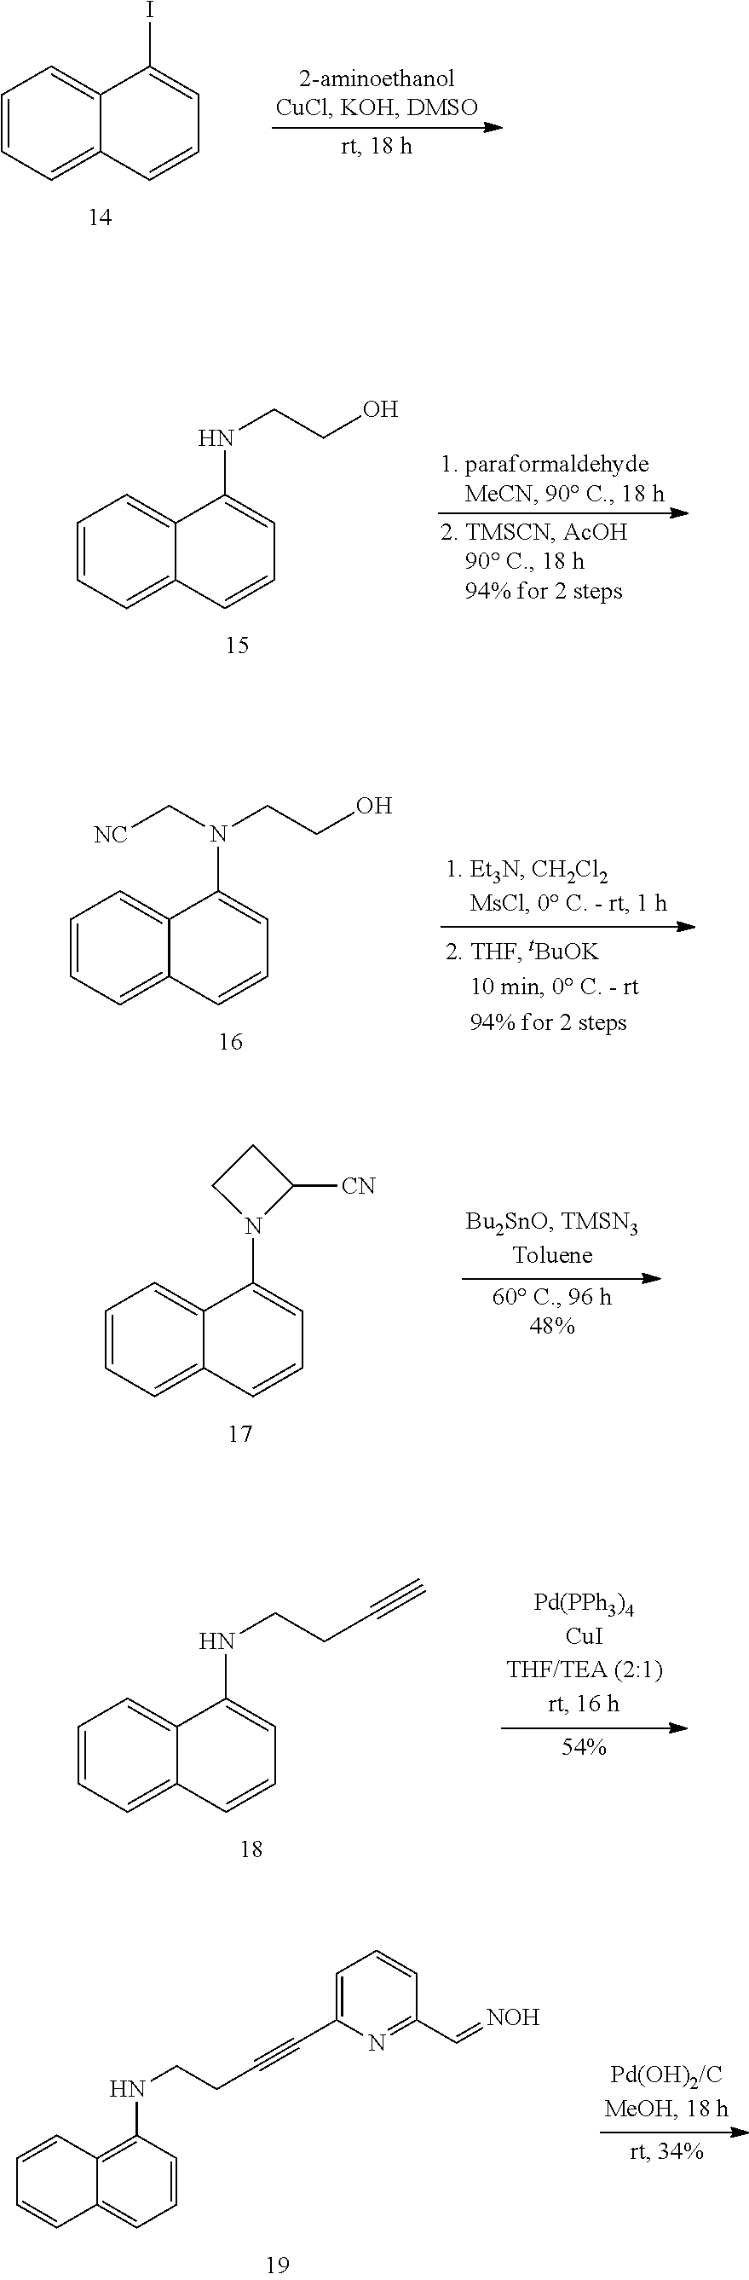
C1=CC=C2C(=C1)C(I)=CC=C2.C1=CC=C2C(=C1)C(NCCO)=CC=C2.C1=CC=C2C(=C1)C(N(CCO)C[NC])=CC=C2.C1=CC=C2C(=C1)C(N1C([CN])CC1)=CC=C2.C1=CC=C2C(=C1)C(NCCC#C)=CC=C2.C1=CC2=C(NCCC#CC3=CC=CC(C=[NOH])=N3)C=CC=C2C=C1
